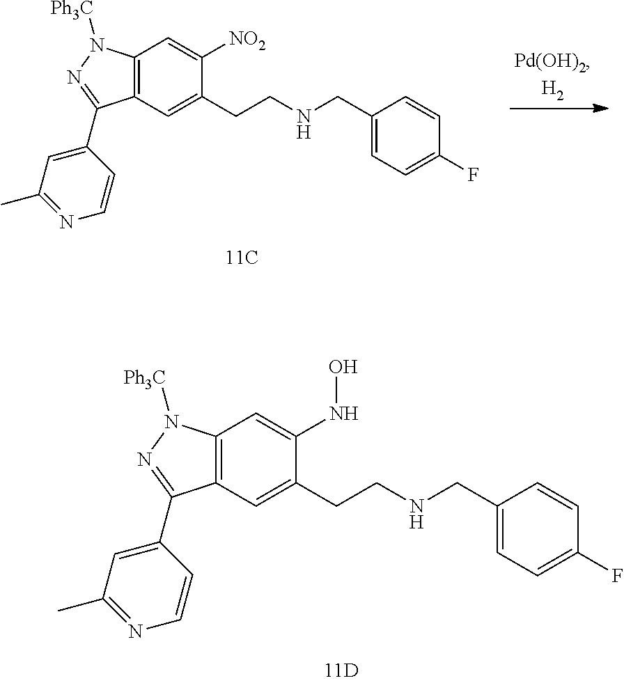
C1(C2=NN([Ph3C])C3=C2C=C(CCNCC2=CC=C(F)C=C2)C(NO)=C3)=CC(C)=NC=C1.C1(C2=NN([Ph3C])C3=C2C=C(CCNCC2=CC=C(F)C=C2)C([NO2])=C3)=CC(C)=NC=C1
